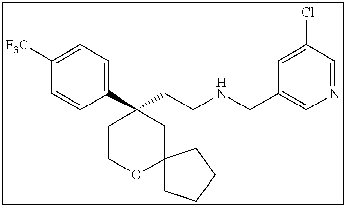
C1(C2(CCNCC3=CN=CC(Cl)=C3)CCOC3(C2)CCCC3)=CC=C([F3C])C=C1
